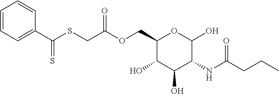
O(CC1C(O)C(O)C(NC(CCC)=O)C(O)O1)C(=O)CSC(C1=CC=CC=C1)=S
